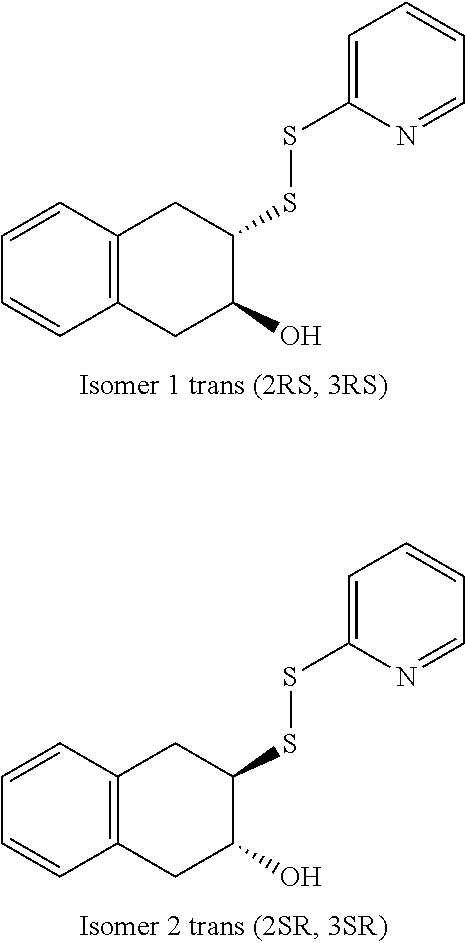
C1=CC2=C(C=C1)CC(O)C(SSC1=CC=CC=N1)C2.C1=CC2=C(C=C1)CC(O)C(SSC1=CC=CC=N1)C2
